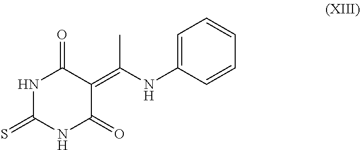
N1C(=S)NC(=O)C(=C(NC2=CC=CC=C2)C)C1=O
